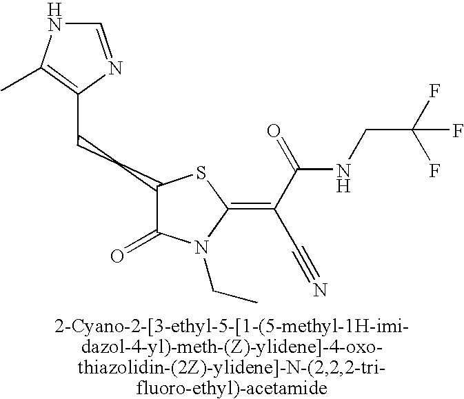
C(CC1C(=O)N(CC)C(=C(C#N)C(NCC(F)(F)F)=O)S1)C1=C(C)NC=N1
